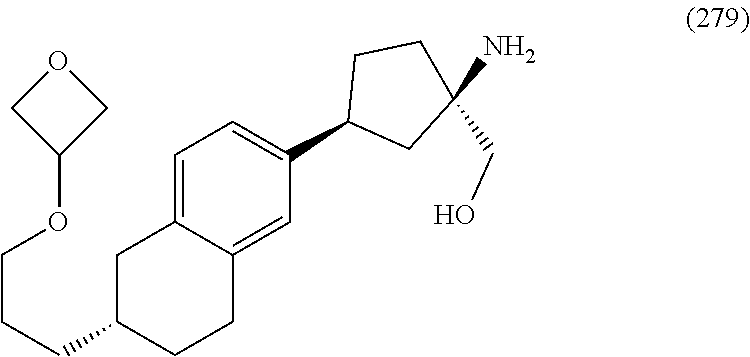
C1C(CCCOC2COC2)CCC2=CC(C3CC(N)(CO)CC3)=CC=C12
